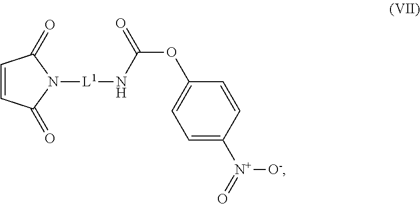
C1=C([N+](=O)[O-])C=CC(OC(=O)N[L1]N2C(=O)C=CC2=O)=C1
